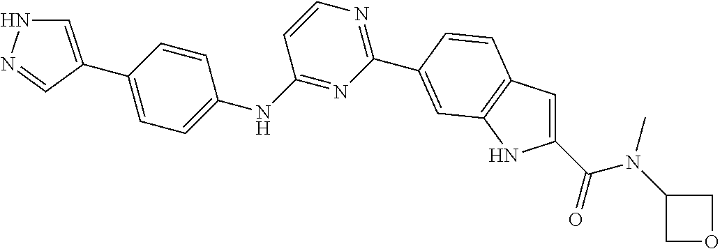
C1=C(C2=CC=C(NC3=NC(C4=CC5=C(C=C(C(=O)N(C6COC6)C)N5)C=C4)=NC=C3)C=C2)C=NN1
